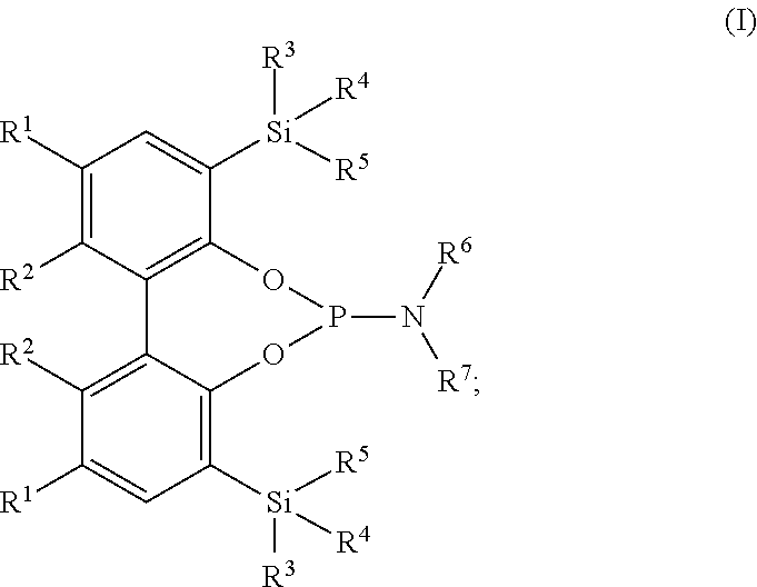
[R2]C1=C([R1])C=C([Si]([R3])([R5])[R4])C2=C1C1=C([R2])C([R1])=CC([Si]([R4])([R5])[R3])=C1OP(N([R7])[R6])O2
